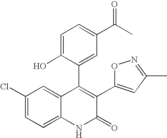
C1(Cl)=CC=C2C(=C1)C(C1=CC(C(C)=O)=CC=C1O)=C(C1=CC(C)=NO1)C(=O)N2
